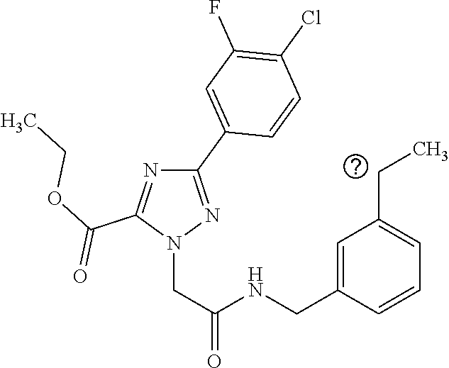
C1(C2=CC(F)=C(Cl)C=C2)=NN(CC(=O)NCC2=CC(CC)=CC=C2)C(C(OCC)=O)=N1
